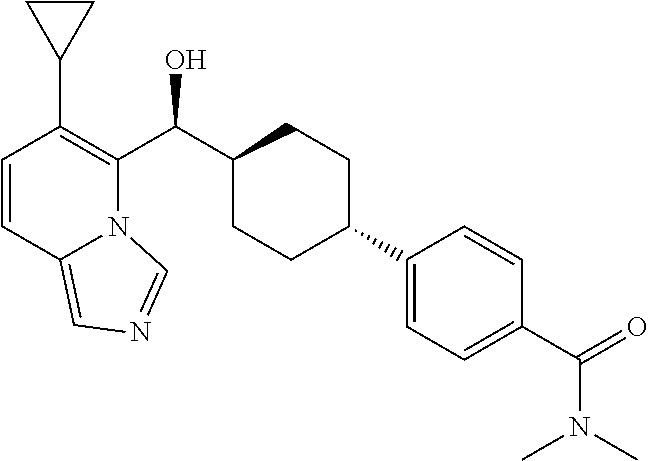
C1=CC2=CN=CN2C(C(C2CCC(C3=CC=C(C(=O)N(C)C)C=C3)CC2)O)=C1C1CC1
